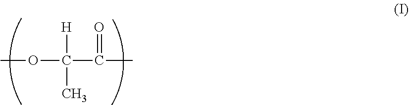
COC(C(C)=O)([H])C
